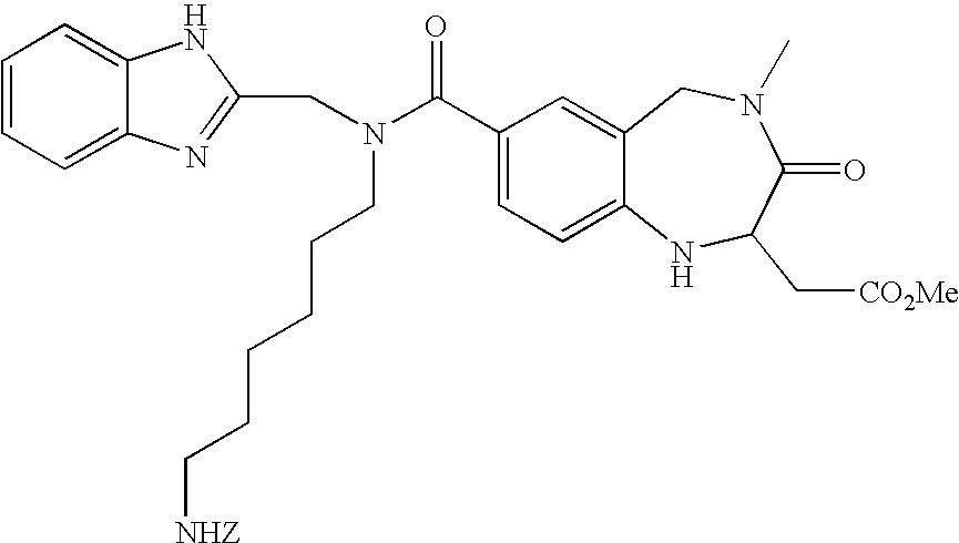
C1(C(=O)N(CC2=NC3=CC=CC=C3N2)CCCCCC[NHZ])=CC=C2C(=C1)CN(C)C(=O)C(C[CO2Me])N2
